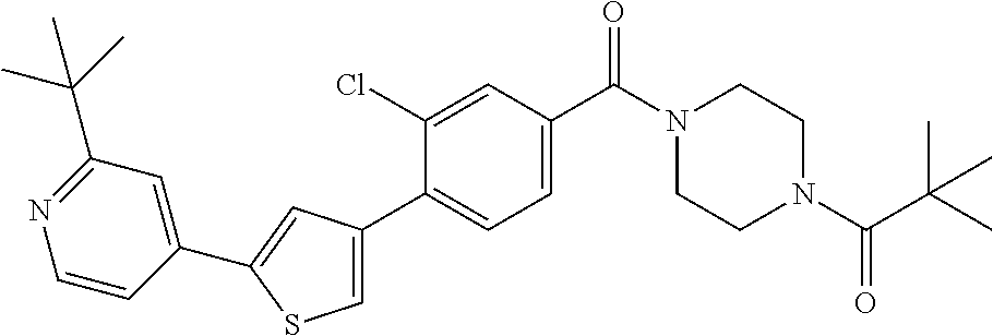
C1CN(C(C2=CC=C(C3=CSC(C4=CC(C(C)(C)C)=NC=C4)=C3)C(Cl)=C2)=O)CCN1C(C(C)(C)C)=O
